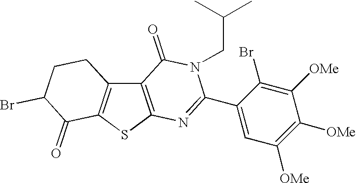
C12=C(SC3=C1CCC(Br)C3=O)N=C(C1=CC([OMe])=C([OMe])C([OMe])=C1Br)N(CC(C)C)C2=O
